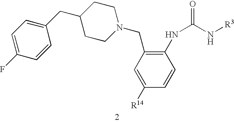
C1(CC2=CC=C(F)C=C2)CCN(CC2=C(NC(N[R3])=O)C=CC([R14])=C2)CC1
